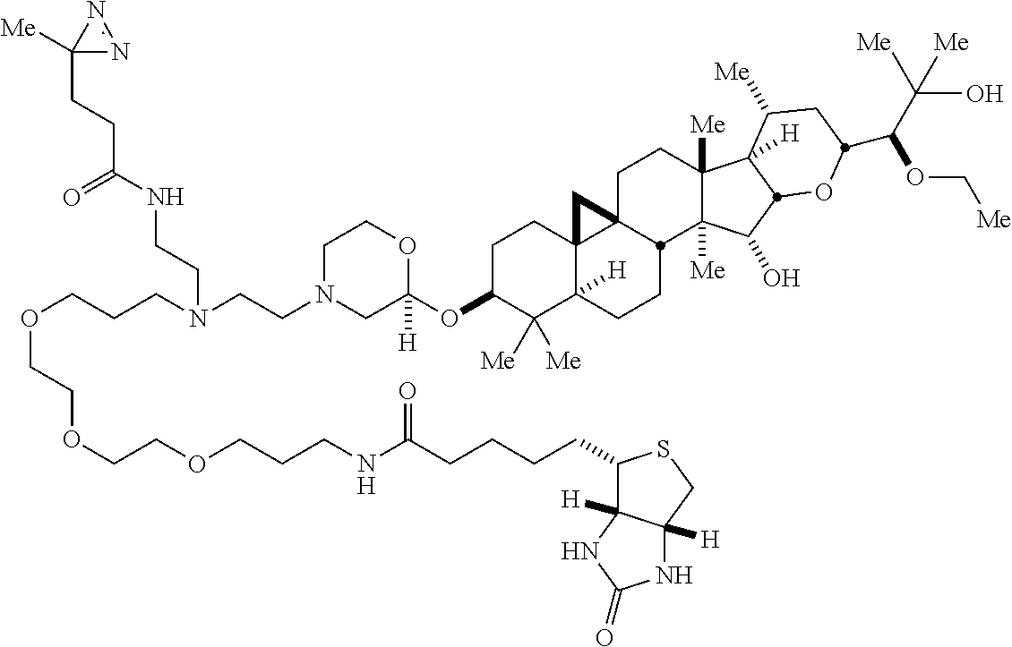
O(C1C([Me])([Me])C2([H])C3(CC1)C1(CCC4([Me])C([Me])(C(O)C5C4([H])C([Me])CC(C(C([Me])(O)[Me])OC[Me])O5)C1CC2)C3)C1([H])OCCN(CCN(CCCOCCOCCOCCCNC(CCCCC2C3([H])C([H])(CS2)NC(=O)N3)=O)CCNC(CCC2([Me])N=N2)=O)C1
